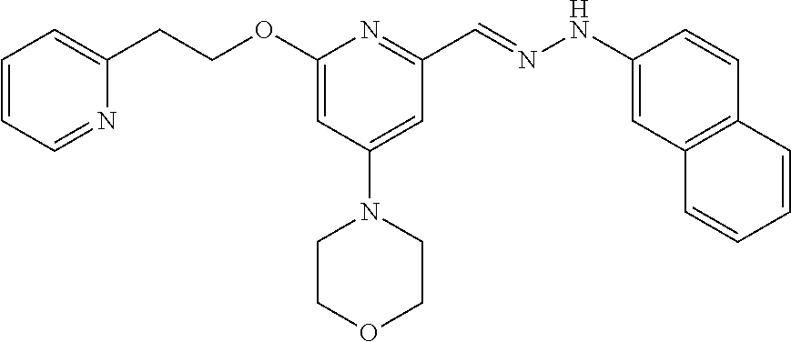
C1(CCOC2=CC(N3CCOCC3)=CC(C=NNC3=CC4=C(C=C3)C=CC=C4)=N2)=CC=CC=N1
